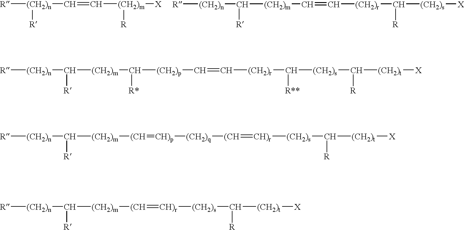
[R][(CH2)n]([R])C=C[(CH2)m]([X])[R].[R][(CH2)n]C([R])[(CH2)m]C=C[(CH2)r]C([R])[(CH2)s][X].[R][(CH2)n]C([R])[(CH2)m]C([R*])[(CH2)p]C=C[(CH2)r]C([(CH2)s]C([R])[(CH2)t][X])[R**].[R][(CH2)n]C([R])[(CH2)m][(CH]=[CH)p][(CH2)q][(CH]=[CH)r][(CH2)s]C([R])[(CH2)t][X].[R][(CH2)n]C([R])[(CH2)m][(CH]=[CH)r][(CH2)s]C([R])[(CH2)t][X]
